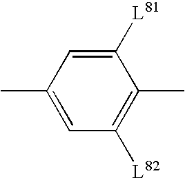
C1([L81])=CC(C)=CC([L82])=C1C
